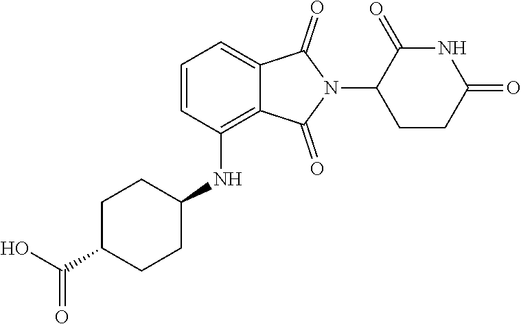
C1C(C(=O)O)CCC(NC2=C3C(=CC=C2)C(=O)N(C2CCC(=O)NC2=O)C3=O)C1
